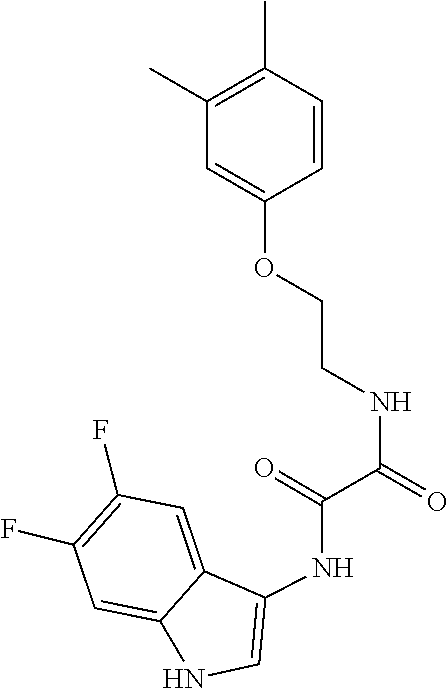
C(=O)(C(NCCOC1=CC(C)=C(C)C=C1)=O)NC1=CNC2=CC(F)=C(F)C=C21
